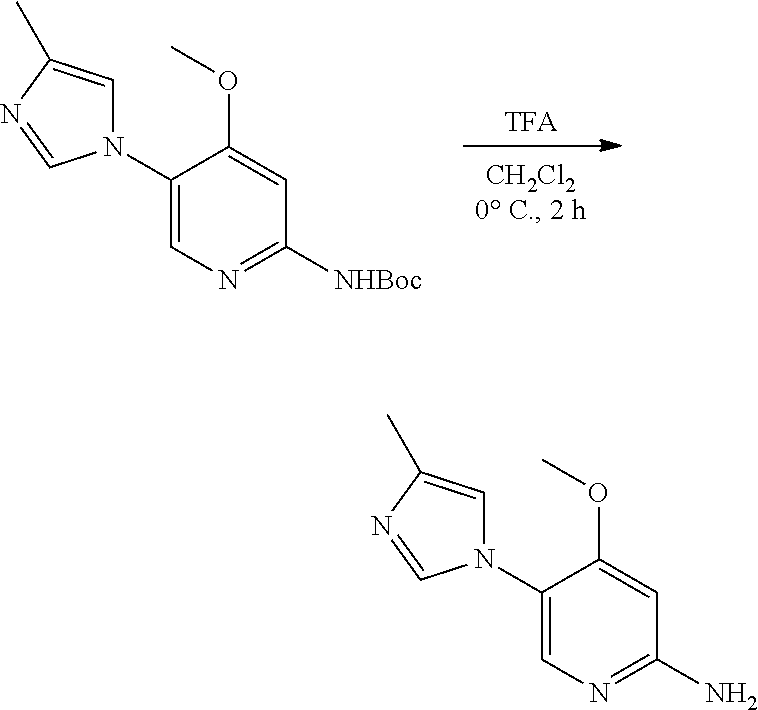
C1(N2C=C(C)N=C2)=CN=C(N)C=C1OC.C1(N2C=C(C)N=C2)=CN=C([NHBoc])C=C1OC.[TFA]
